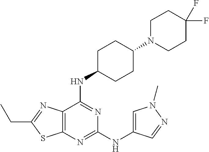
C1(NC2=CN(C)N=C2)=NC2=C(C(NC3CCC(N4CCC(F)(F)CC4)CC3)=N1)N=C(CC)S2
